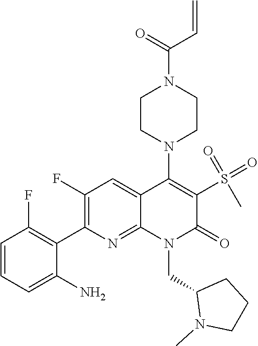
N1(CC2N(C)CCC2)C(=O)C(S(=O)(=O)C)=C(N2CCN(C(=O)C=C)CC2)C2=CC(F)=C(C3=C(F)C=CC=C3N)N=C12
